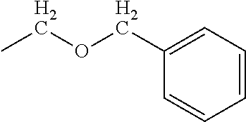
C1=CC=C(COCC)C=C1
